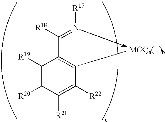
C1([R19])=C([R20])C([R21])=C([R22])C([M(X)a(L)b])=C1C([R18])=N[R17]
